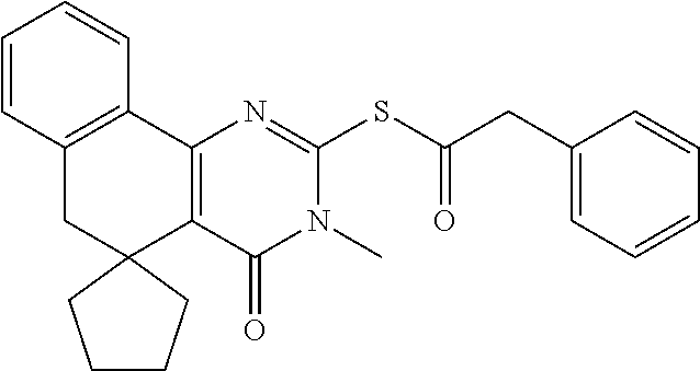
C12=C(C3=C(CC14CCCC4)C=CC=C3)N=C(SC(CC1=CC=CC=C1)=O)N(C)C2=O
